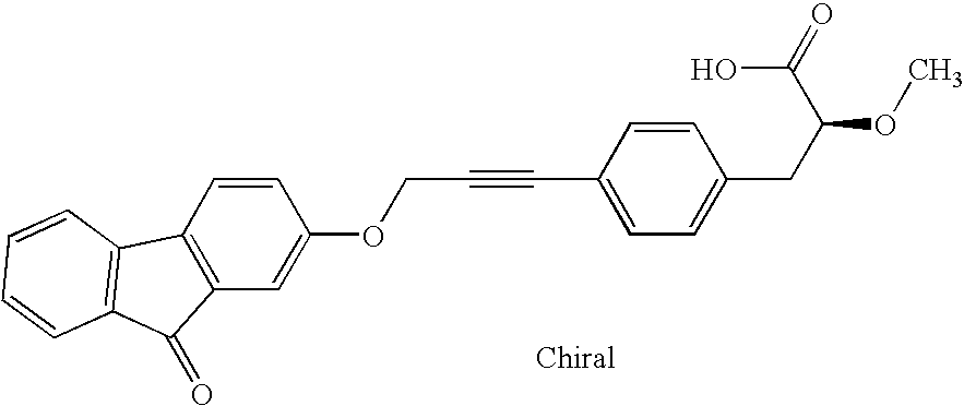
C1=CC2=C(C=C1OCC#CC1=CC=C(CC(OC)C(=O)O)C=C1)C(=O)C1=C2C=CC=C1
